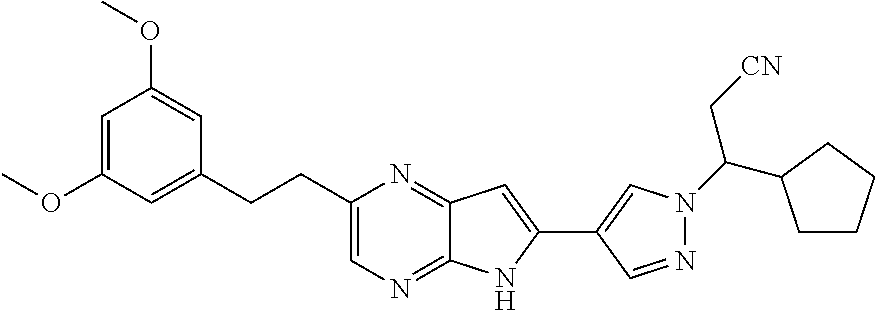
C12=NC(CCC3=CC(OC)=CC(OC)=C3)=CN=C1NC(C1=CN(C(C[CN])C3CCCC3)N=C1)=C2
